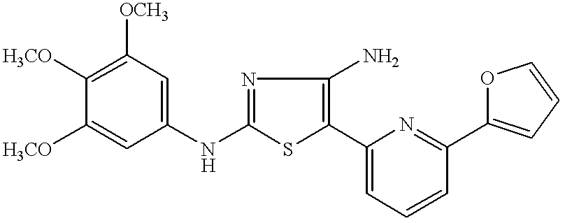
C1(NC2=CC([OCH3])=C([H3CO])C([H3CO])=C2)=NC(N)=C(C2=CC=CC(C3=CC=CO3)=N2)S1
